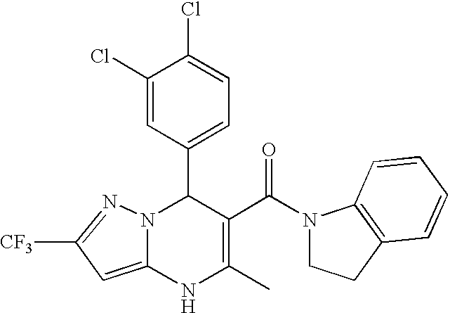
C1(Cl)=CC(C2N3C(=CC([CF3])=N3)NC(C)=C2C(=O)N2CCC3=C2C=CC=C3)=CC=C1Cl
